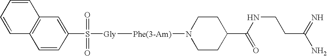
C12=C(C=C(S(=O)(=O)[Gly][Phe(3-Am)]N3CCC(C(=O)NCCC(=N)N)CC3)C=C1)C=CC=C2
